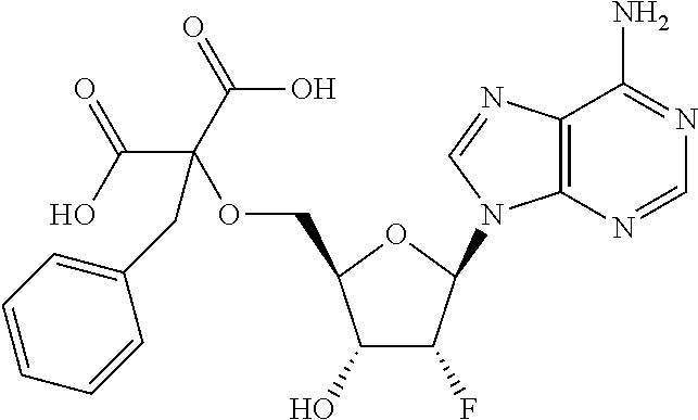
C1(O)C(F)C(N2C3=C(N=C2)C(N)=NC=N3)OC1COC(C(O)=O)(C(=O)O)CC1=CC=CC=C1
